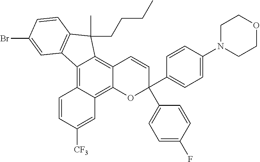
C1=CC([CF3])=CC2=C3C(=C4C(=C12)C1=C(C4(C)CCCC)C=CC(Br)=C1)C=CC(C1=CC=C(N2CCOCC2)C=C1)(C1=CC=C(F)C=C1)O3
